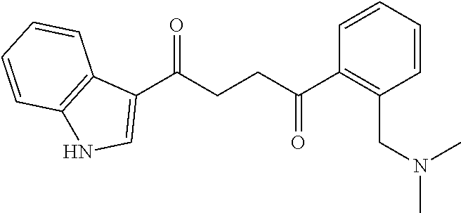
C1(C(CCC(C2=C(CN(C)C)C=CC=C2)=O)=O)=CNC2=C1C=CC=C2
